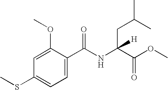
C1=C(OC)C(C(NC(C(OC)=O)(CC(C)C)[H])=O)=CC=C1SC
